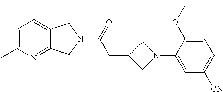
C1=C(C)N=C2C(=C1C)CN(C(=O)CC1CN(C3=CC([CN])=CC=C3OC)C1)C2
